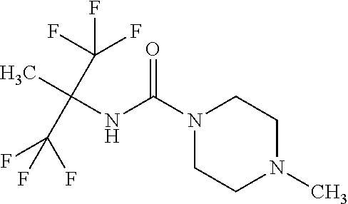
O=C(N1CCN(C)CC1)NC(C)(C(F)(F)F)C(F)(F)F
